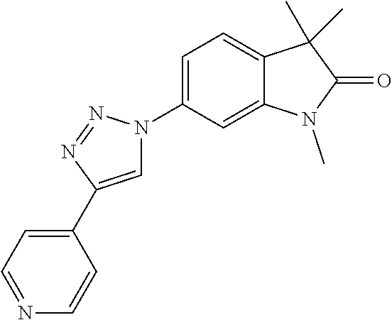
C1=C(C2=CC=NC=C2)N=NN1C1=CC=C2C(=C1)N(C)C(=O)C2(C)C
